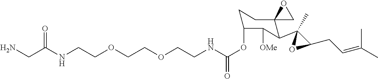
N(CCOCCOCCNC(OC1CCC2(C(C3(C)OC3CC=C(C)C)C1[OMe])CO2)=O)C(CN)=O
